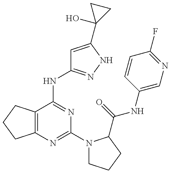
C12=C(C(NC3=NNC(C4(O)CC4)=C3)=NC(N3CCCC3C(=O)NC3=CN=C(F)C=C3)=N1)CCC2
